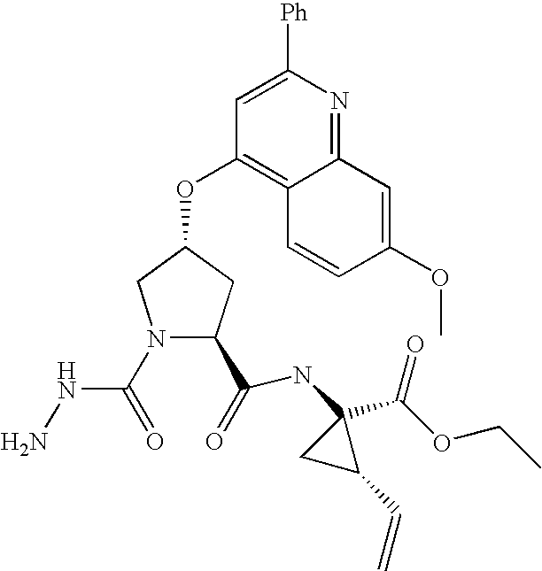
N1(C(NN)=O)C(C(=O)NC2(C(OCC)=O)CC2C=C)CC(OC2=C3C(=NC([Ph])=C2)C=C(OC)C=C3)C1
